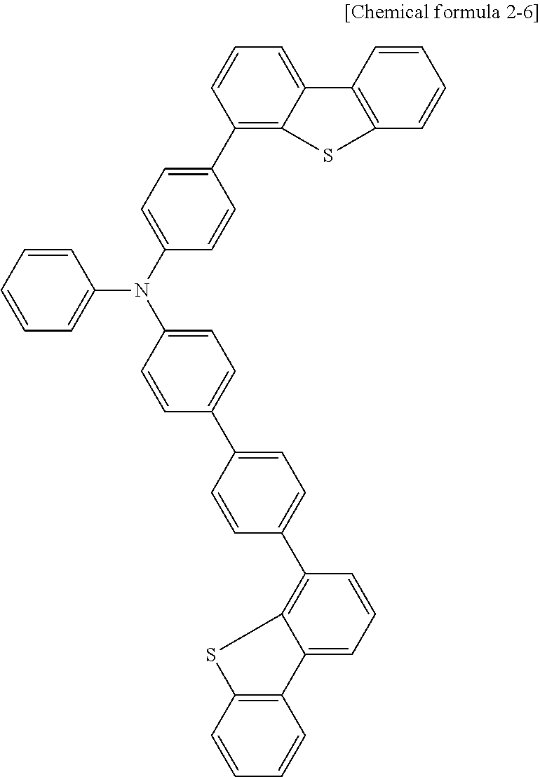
C1=CC=C(N(C2=CC=C(C3=CC=C(C4=C5C(=CC=C4)C4=C(C=CC=C4)S5)C=C3)C=C2)C2=CC=C(C3=C4C(=CC=C3)C3=C(C=CC=C3)S4)C=C2)C=C1
